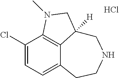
C1(Cl)=CC=C2C3=C1N(C)CC3([H])CNCC2.Cl
